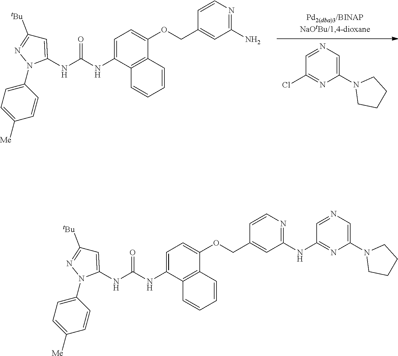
C1=CC(N2C(NC(NC3=CC=C(OCC4=CC(N)=NC=C4)C4=C3C=CC=C4)=O)=CC([tBu])=N2)=CC=C1[Me].C1(Cl)=NC(N2CCCC2)=CN=C1.C1=CC(N2C(NC(NC3=CC=C(OCC4=CC(NC5=NC(N6CCCC6)=CN=C5)=NC=C4)C4=C3C=CC=C4)=O)=CC([tBu])=N2)=CC=C1[Me]
